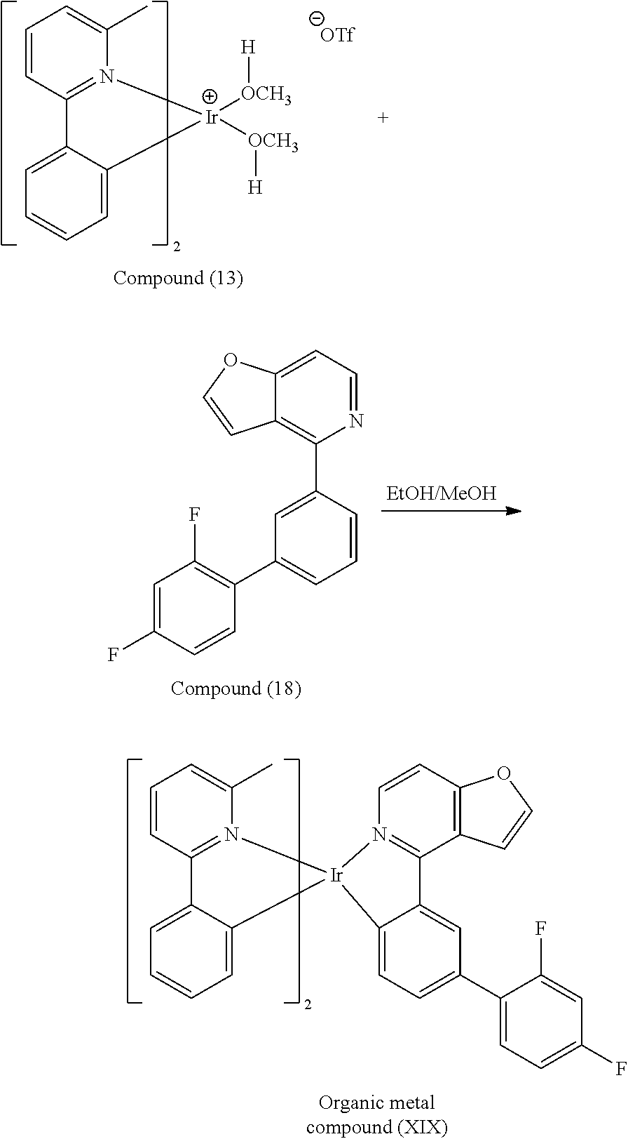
C1=CC2=N(C(C)=C1)[Ir]([OCH3][H])([OCH3][H])C1=CC=CC=C21.C12=C(C3=CC(C4=C(F)C=C(F)C=C4)=CC=C3)N=CC=C1OC=C2.C1=CC2=N(C(C)=C1)[Ir]1(C3=CC=CC=C23)N2=C(C3=C(C=C2)OC=C3)C2=CC(C3=CC=C(F)C=C3F)=CC=C21
